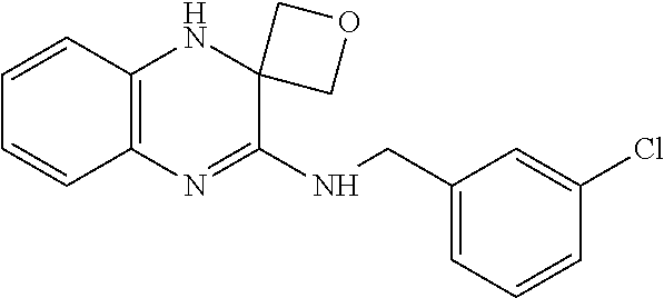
C1=CC2=C(C=C1)N=C(NCC1=CC=CC(Cl)=C1)C1(N2)COC1
